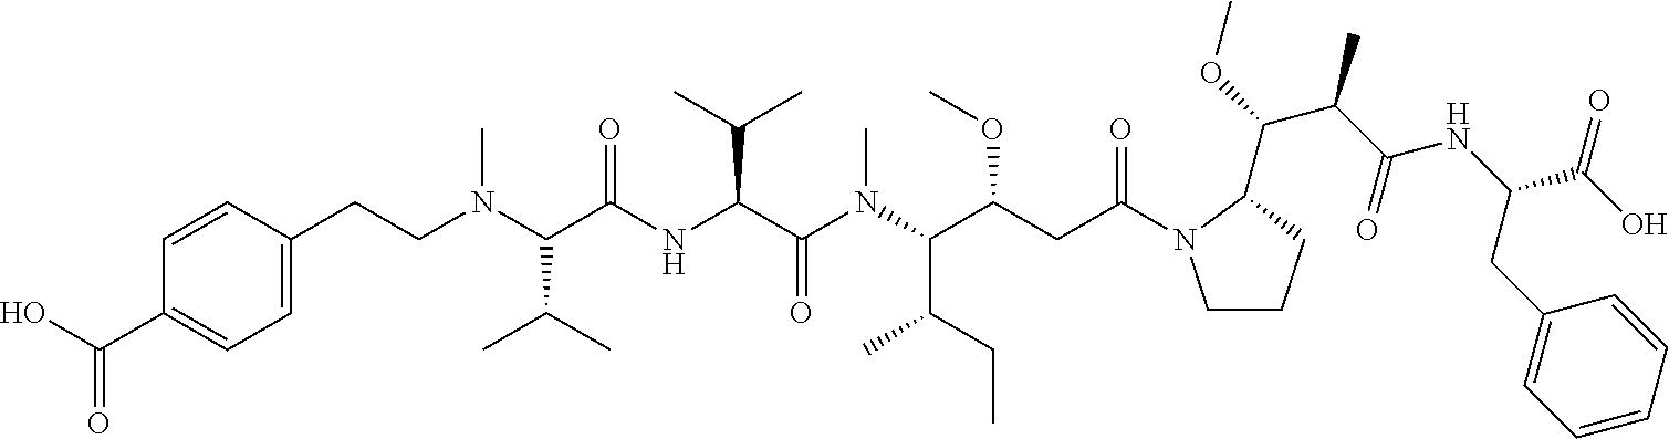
C1(CCN(C(C(NC(C(C)C)C(=O)N(C)C(C(CC)C)C(OC)CC(=O)N2CCCC2C(OC)C(C(NC(C(O)=O)CC2=CC=CC=C2)=O)C)=O)C(C)C)C)=CC=C(C(O)=O)C=C1
